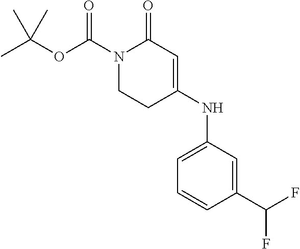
C1(C(F)F)=CC(NC2=CC(=O)N(C(OC(C)(C)C)=O)CC2)=CC=C1
